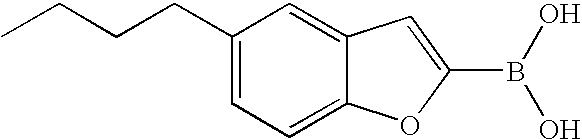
C(C1=CC=C2C(=C1)C=C(B(O)O)O2)CCC
